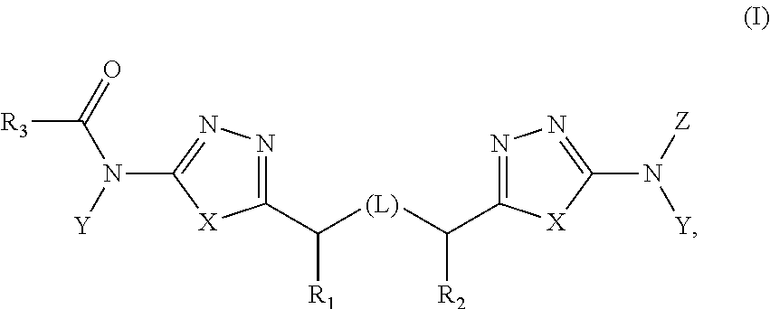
C1(C([R1])[(L)]C([R2])C2=NN=C(N([Y])[Z])[X]2)=NN=C(N([Y])C(=O)[R3])[X]1
